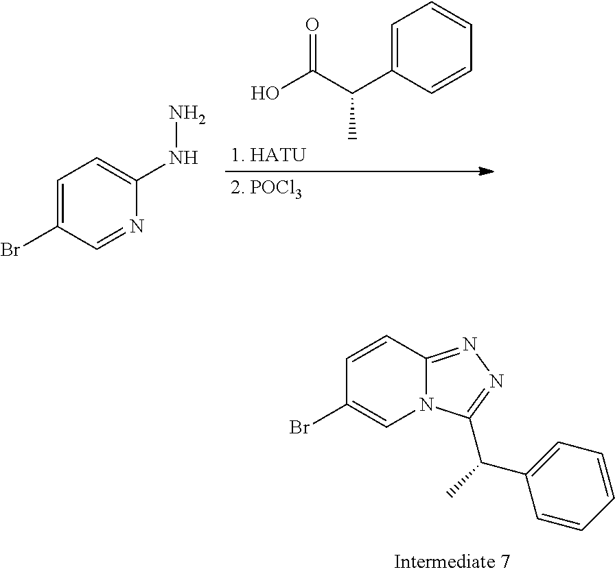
C1=CC2=NN=C(C(C3=CC=CC=C3)C)N2C=C1Br.C1=C(C(C(=O)O)C)C=CC=C1.C1=C(Br)C=NC(NN)=C1
